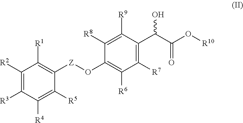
C1([R2])=C([R3])C([R4])=C([R5])C([Z]OC2=C([R6])C([R7])=C(C(C(O[R10])=O)O)C([R9])=C2[R8])=C1[R1]
